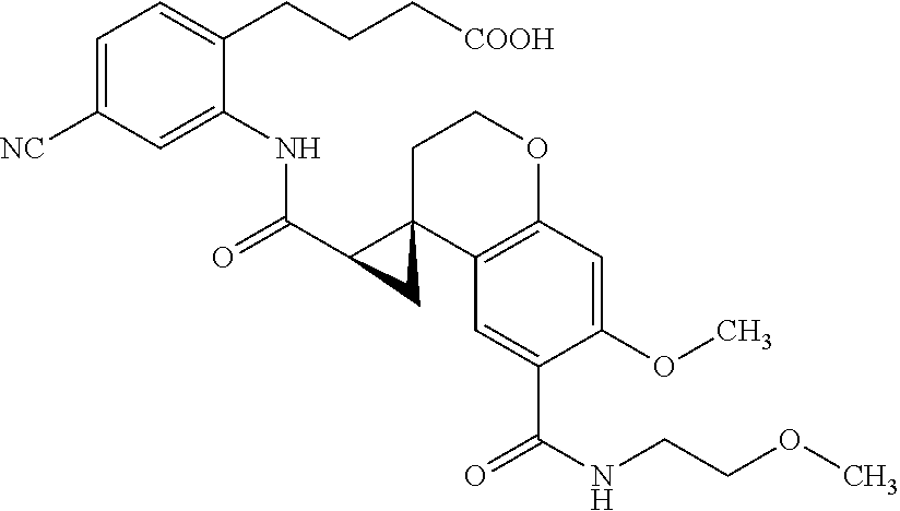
C1=C([NC])C=C(NC(C2C3(C4=C(OCC3)C=C(OC)C(C(NCCOC)=O)=C4)C2)=O)C(CCC[COOH])=C1
